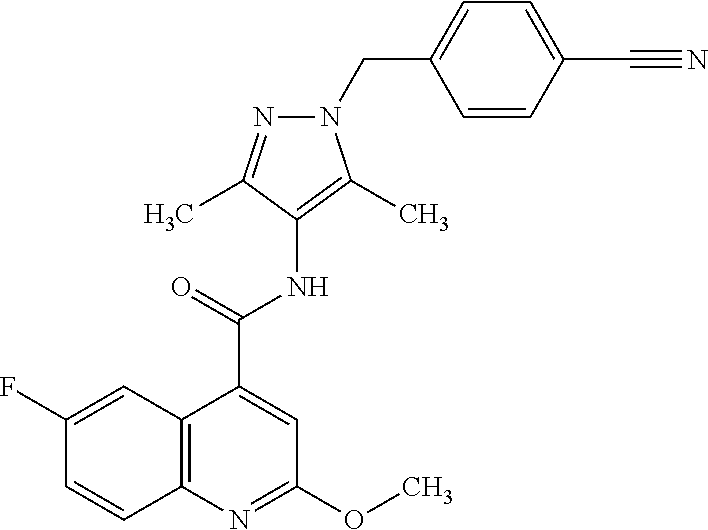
C1(F)=CC2=C(C=C1)N=C(OC)C=C2C(=O)NC1=C(C)N(CC2=CC=C(C#N)C=C2)N=C1C
